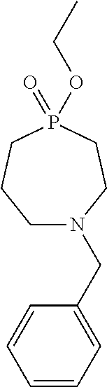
C1N(CC2=CC=CC=C2)CCP(=O)(OCC)CC1
